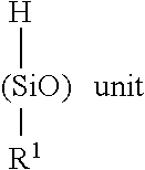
[H][(SiO)][R1]
